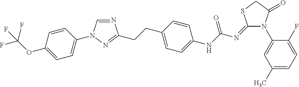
N1=CN(C2=CC=C(OC(F)(F)F)C=C2)N=C1CCC1=CC=C(NC(N=C2N(C3=CC(C)=CC=C3F)C(=O)CS2)=O)C=C1
